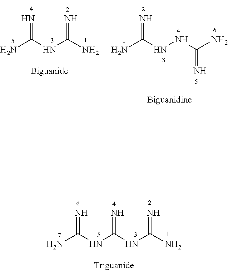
N=C(NC(N)=N)N.N=C(NNC(N)=N)N.N=C(NC(NC(N)=N)=N)N
